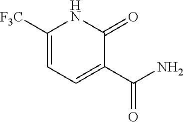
C1(C(N)=O)=CC=C([F3C])NC1=O
